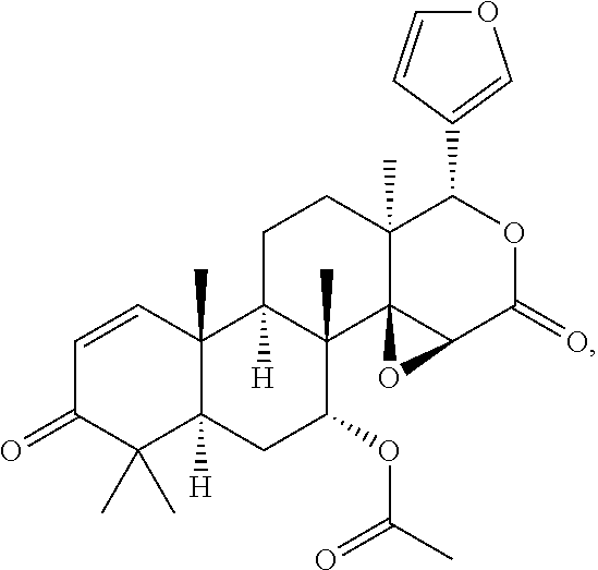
C1=CC2(C)C([H])(C(C)(C)C1=O)CC(OC(C)=O)C1(C)C2([H])CCC2(C)C13C(C(=O)OC2C1=COC=C1)O3
